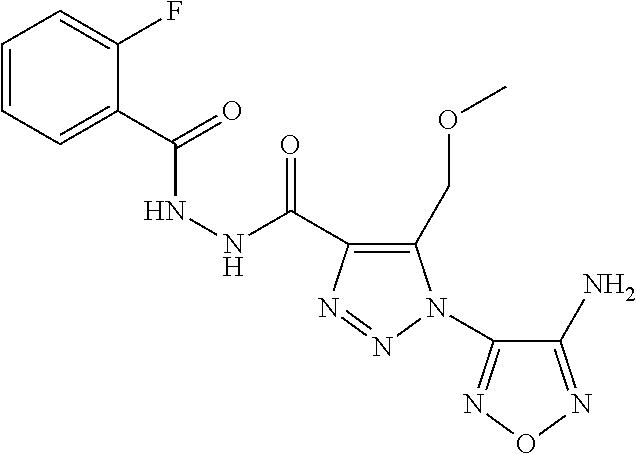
C1=CC=C(C(=O)NNC(=O)C2=C(COC)N(C3=NON=C3N)N=N2)C(F)=C1
